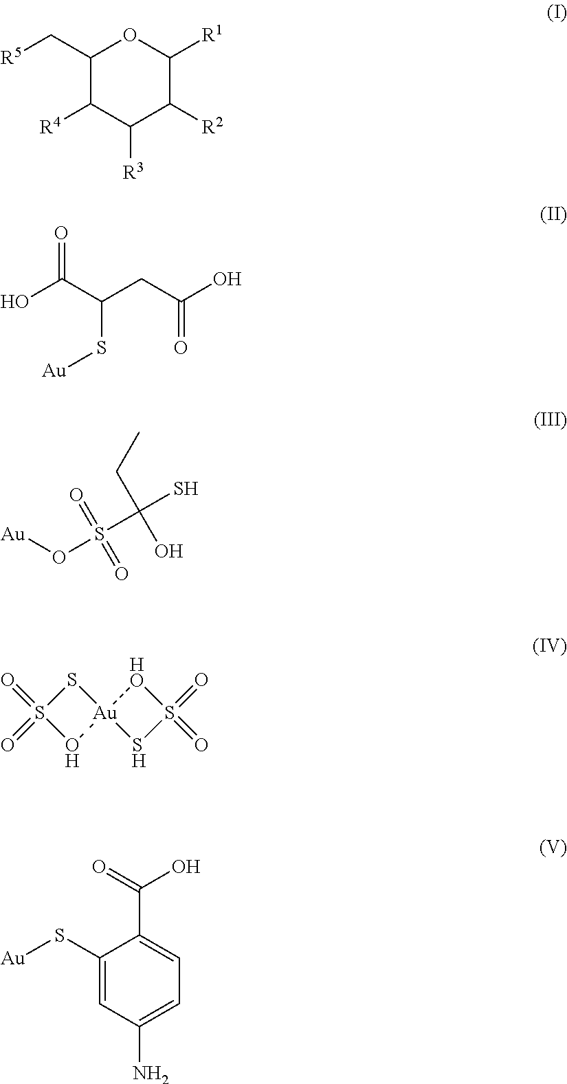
C1(C[R5])C([R4])C([R3])C([R2])C([R1])O1.OC(C(CC(O)=O)S[Au])=O.O(S(C(S)(CC)O)(=O)=O)[Au].S1(=O)(=O)O[Au]2(S1)SS(=O)(=O)[HO]2.C1(S[Au])=CC(N)=CC=C1C(=O)O
